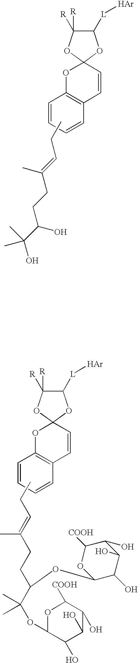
C1=CC=CC2=C1OC1(C=C2)OC([R])([R])C([L][Ar])O1.CCC=C(CCC(O)C(O)(C)C)C.C1=CC=CC2=C1OC1(C=C2)OC([R])([R])C([L][Ar])O1.CCC=C(CCC(C(OC1C(O)C(O)C(O)C([COOH])O1)(C)C)OC1C(O)C(O)C(O)C([COOH])O1)C
